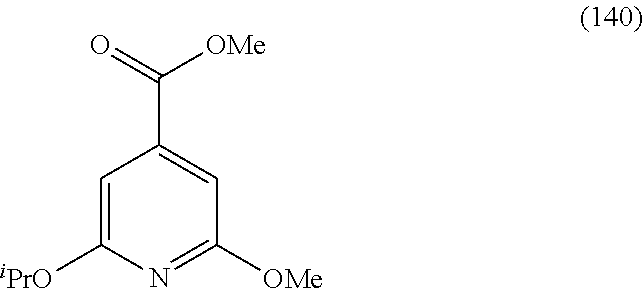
C1=C([iPrO])N=C([OMe])C=C1C(=O)[OMe]
